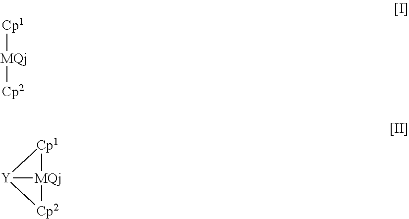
[Cp1][MQj][Cp2].[Cp1]1[MQj]2[Cp2][Y]12
